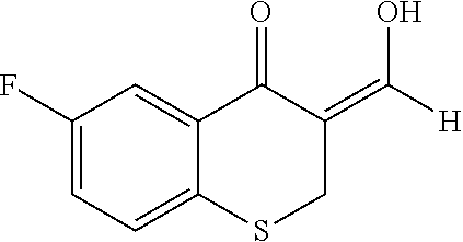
C1(F)=CC=C2C(=C1)C(=O)C(=C([H])O)CS2
